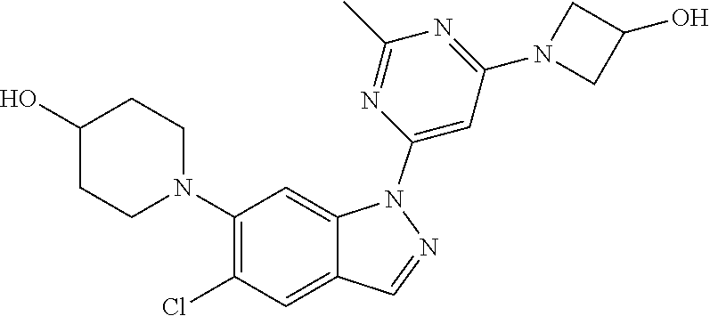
ClC1=C(N2CCC(O)CC2)C=C2C(=C1)C=NN2C1=CC(N2CC(O)C2)=NC(C)=N1
